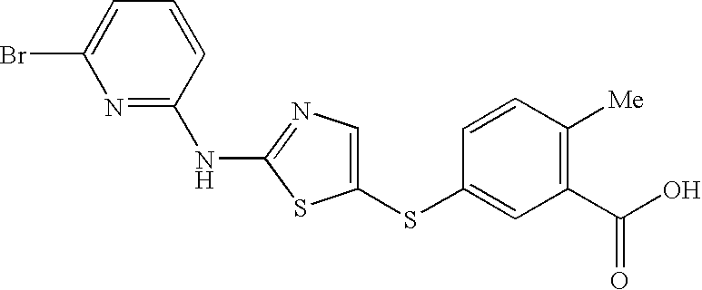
BrC1=CC=CC(NC2=NC=C(SC3=CC(C(O)=O)=C([Me])C=C3)S2)=N1
